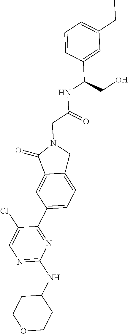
N1=C(NC2CCOCC2)N=C(C2=CC=C3C(=C2)C(=O)N(CC(=O)NC(CO)C2=CC(CC)=CC=C2)C3)C(Cl)=C1
